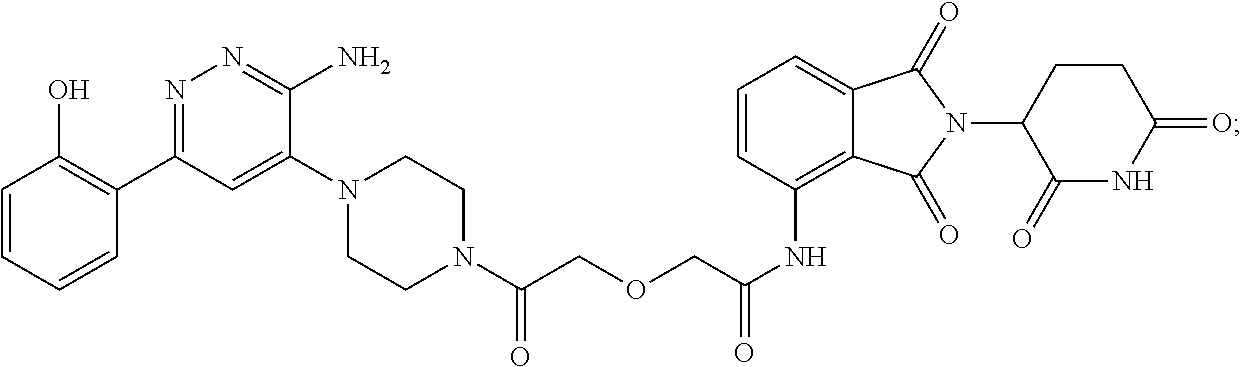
C(C(NC1=C2C(=CC=C1)C(=O)N(C1C(=O)NC(=O)CC1)C2=O)=O)OCC(N1CCN(C2=CC(C3=C(O)C=CC=C3)=NN=C2N)CC1)=O
